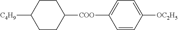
C1=CC([OC2H5])=CC=C1[COO]C1CCC([C4H9])CC1
